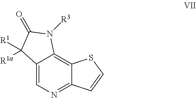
C12=C3C(=NC=C1C([R1])([R1a])C(=O)N2[R3])C=CS3
